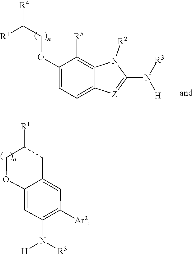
C12=CC([Ar2])=C(N([H])[R3])C=C1OCC([R1])C2.N1([R2])C(N([R3])[H])=[Z]C2=CC=C(OCC([R4])[R1])C([R5])=C12
